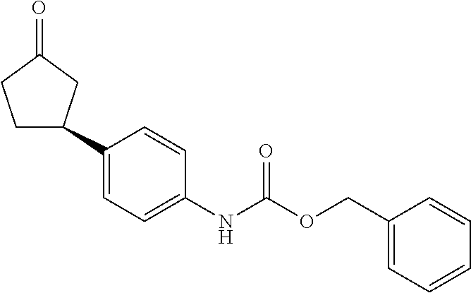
C1(C2CCC(=O)C2)=CC=C(NC(OCC2=CC=CC=C2)=O)C=C1
